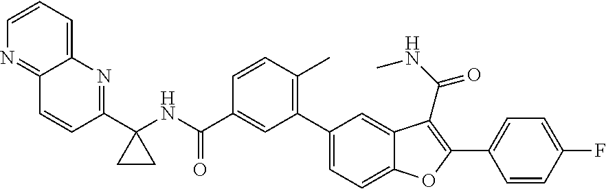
C1(C2(NC(C3=CC(C4=CC=C5C(=C4)C(C(NC)=O)=C(C4=CC=C(F)C=C4)O5)=C(C)C=C3)=O)CC2)=NC2=CC=CN=C2C=C1
